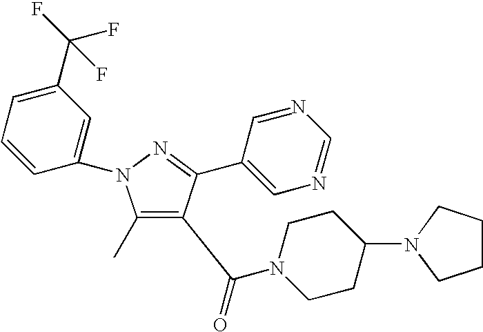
C1(C)=C(C(=O)N2CCC(N3CCCC3)CC2)C(C2=CN=CN=C2)=NN1C1=CC(C(F)(F)F)=CC=C1
